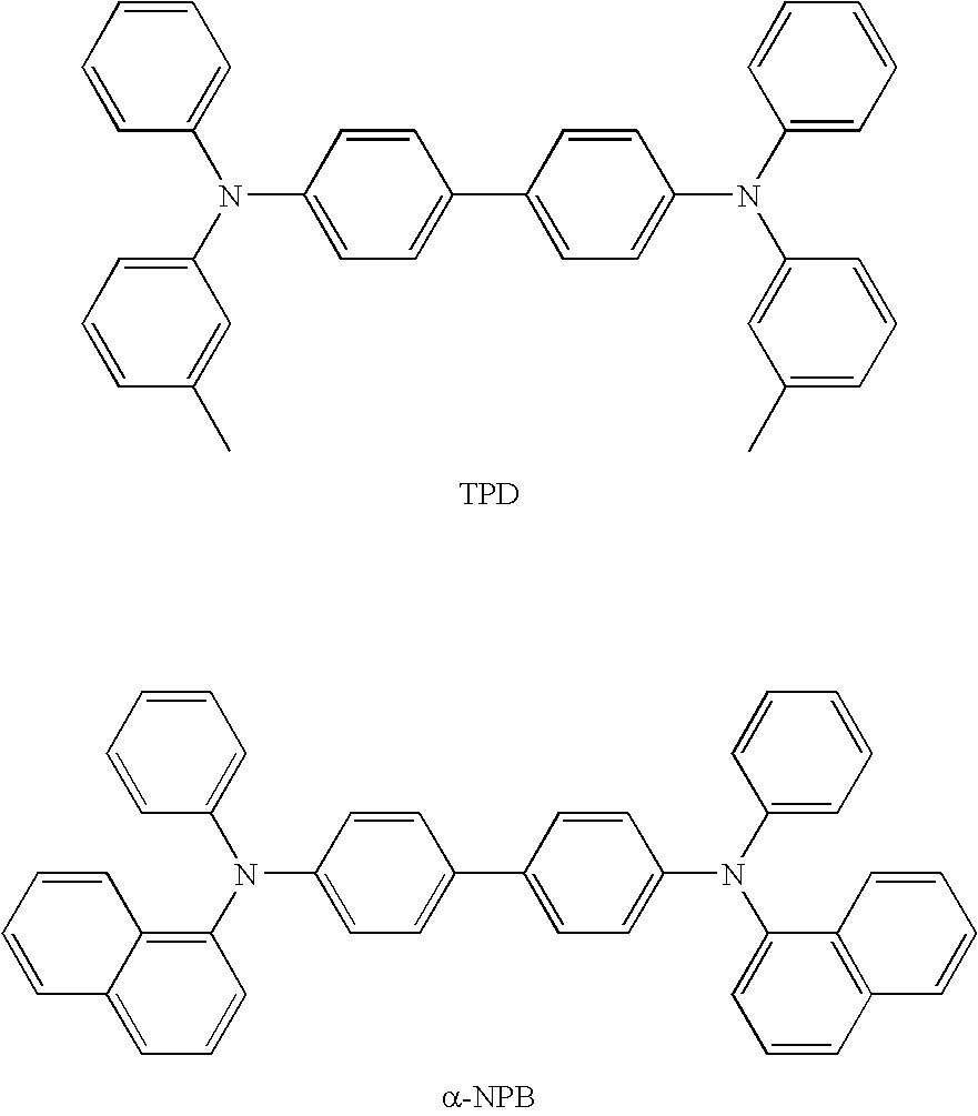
C1=CC=CC(N(C2=CC=CC(C)=C2)C2=CC=C(C3=CC=C(N(C4=CC=CC=C4)C4=CC(C)=CC=C4)C=C3)C=C2)=C1.[TPD].C1=CC=CC(N(C2=C3C(=CC=C2)C=CC=C3)C2=CC=C(C3=CC=C(N(C4=CC=CC=C4)C4=CC=CC5=C4C=CC=C5)C=C3)C=C2)=C1
